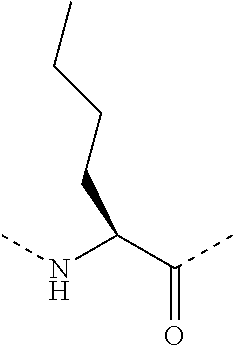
C(C(NC)C(C)=O)CCC
